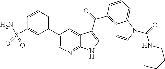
C1(C2=CC=CC(S(N)(=O)=O)=C2)=CN=C2C(=C1)C(C(=O)C1=C3C=CN(C(=O)NCCCC)C3=CC=C1)=CN2
